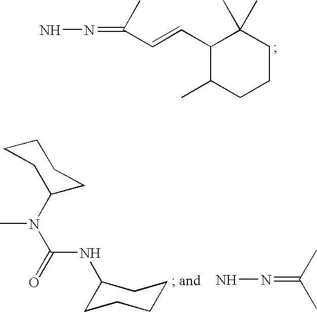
C1(C=CC(=NN)C)C(C)CCCC1(C)C.CN(C(=O)NC1CCCCC1)C1CCCCC1.N(=C(C)C)N
